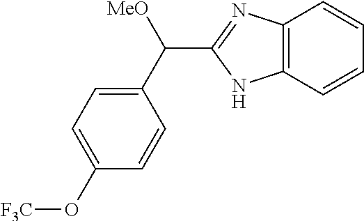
C12=C(C=CC=C1)NC(C(C1=CC=C(O[F3C])C=C1)[MeO])=N2
